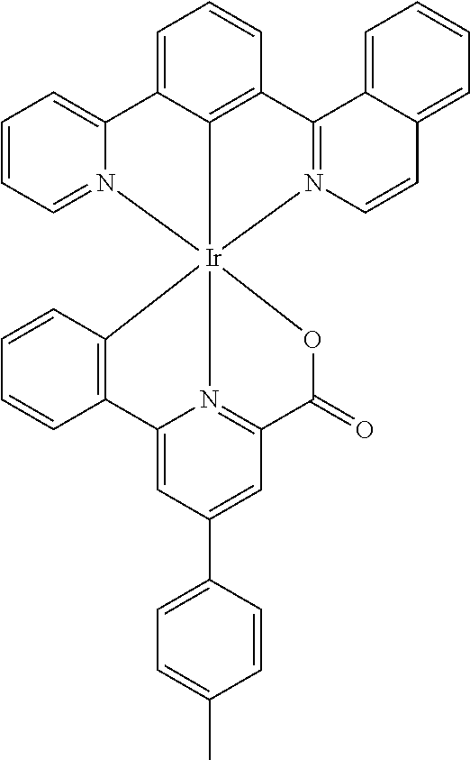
C12=CC(C3=CC=C(C)C=C3)=CC3=N1[Ir]14(OC3=O)(C3=C2C=CC=C3)C2=C(C=CC=C2C2=CC=CC=N12)C1=N4C=CC2=CC=CC=C12
